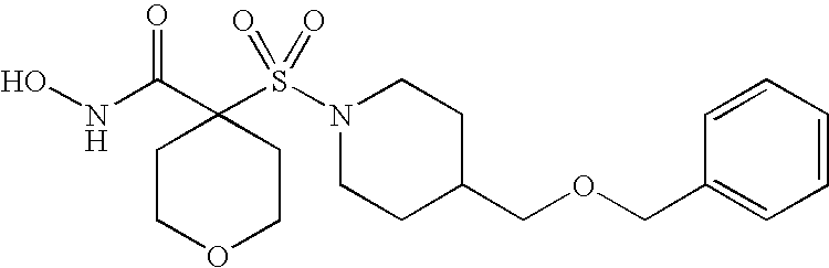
C1COCCC1(C(=O)NO)S(N1CCC(COCC2=CC=CC=C2)CC1)(=O)=O
